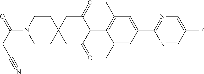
C1(C)=CC(C2=NC=C(F)C=N2)=CC(C)=C1C1C(=O)CC2(CC1=O)CCN(C(CC#N)=O)CC2
